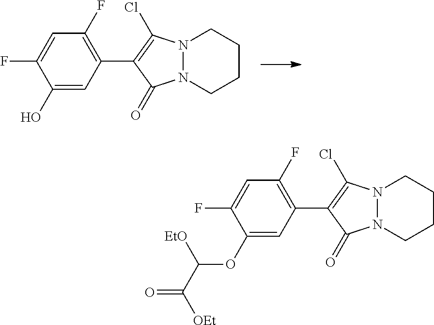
N12N(CCCC1)C(=O)C(C1=C(F)C=C(F)C(O)=C1)=C2Cl.N12N(CCCC1)C(=O)C(C1=C(F)C=C(F)C(OC(C(=O)[OEt])[EtO])=C1)=C2Cl
